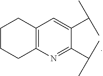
N1=C(C(C)C)C(C(C)C)=CC2=C1CCCC2
